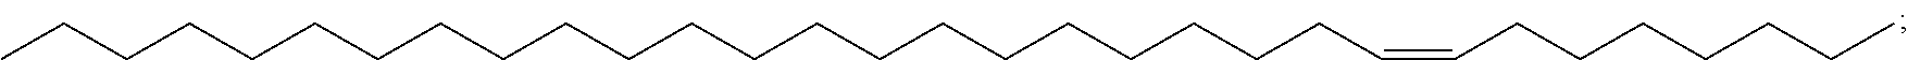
CCCCCCCCCCCCCCCCCCCCCCC=CCCCCCCC
